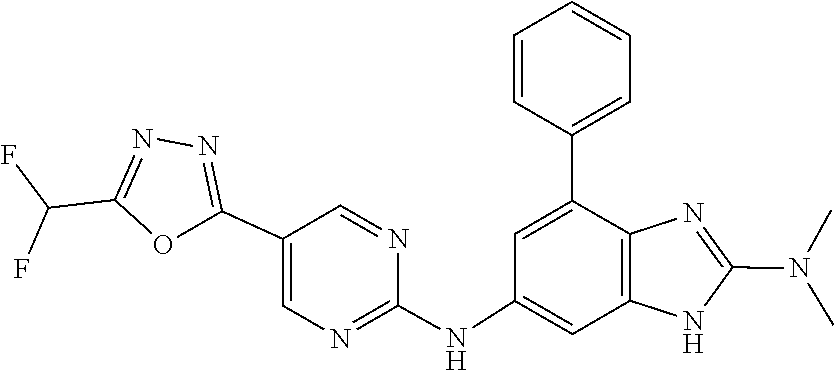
N(C)(C1=NC2=C(N1)C=C(NC1=NC=C(C3=NN=C(C(F)F)O3)C=N1)C=C2C1=CC=CC=C1)C
